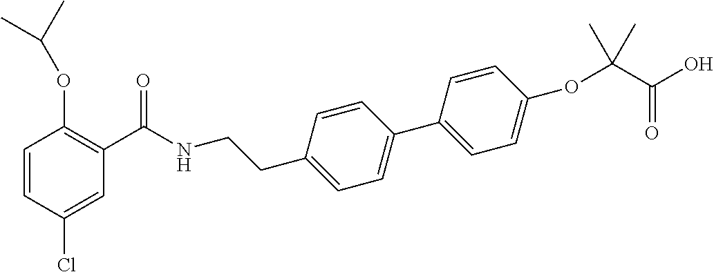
C1=CC(Cl)=CC(C(NCCC2=CC=C(C3=CC=C(OC(C(O)=O)(C)C)C=C3)C=C2)=O)=C1OC(C)C
